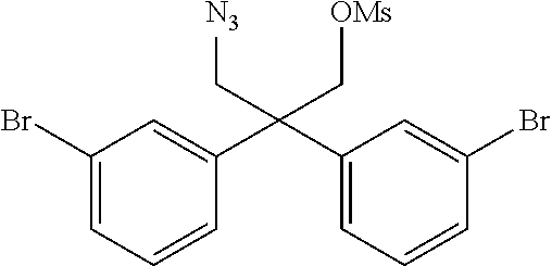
C(C1=CC(Br)=CC=C1)(C1=CC=CC(Br)=C1)(C[OMs])C[N3]
